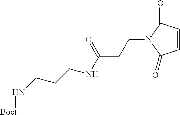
C1=CC(=O)N(CCC(NCCCN[Boct])=O)C1=O
